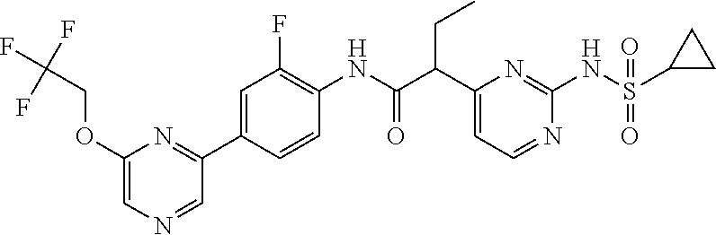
C1(C(C(NC2=C(F)C=C(C3=NC(OCC(F)(F)F)=CN=C3)C=C2)=O)CC)=CC=NC(NS(C2CC2)(=O)=O)=N1
